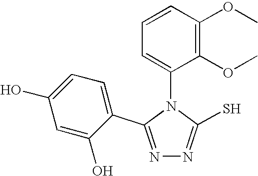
N1=C(C2=CC=C(O)C=C2O)N(C2=CC=CC(OC)=C2OC)C(S)=N1
